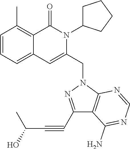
C1=CC=C2C(=C1C)C(=O)N(C1CCCC1)C(CN1N=C(C#CC(O)C)C3=C1N=CN=C3N)=C2
